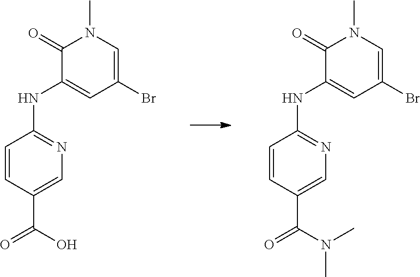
C1=CC(C(=O)O)=CN=C1NC1=CC(Br)=CN(C)C1=O.C1=CC(C(=O)N(C)C)=CN=C1NC1=CC(Br)=CN(C)C1=O
